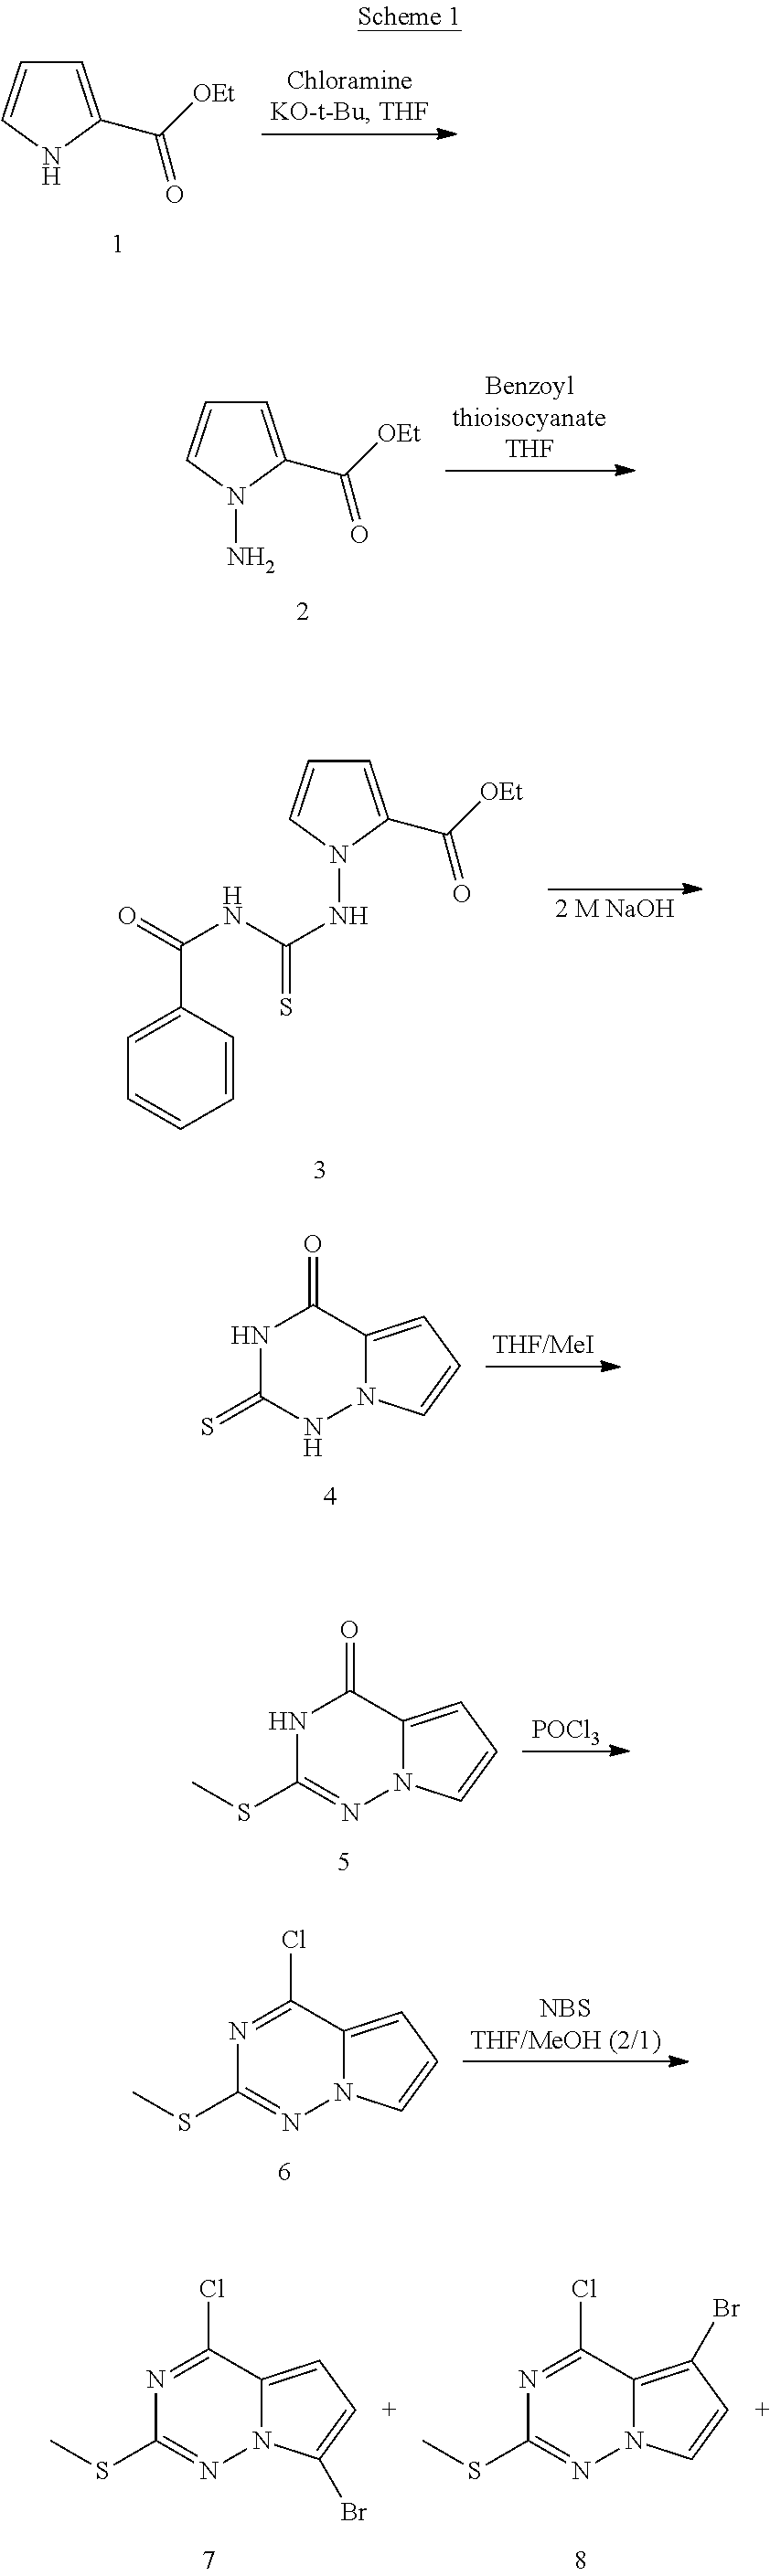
C1=C(C([OEt])=O)NC=C1.C1=C(C([OEt])=O)N(N)C=C1.C1=C(C([OEt])=O)N(NC(=S)NC(=O)C2=CC=CC=C2)C=C1.N1C(=S)NN2C(=CC=C2)C1=O.N1C(SC)=NN2C(=CC=C2)C1=O.[POCl3].N1=C(Cl)C2=CC=CN2N=C1SC.N1=C(Cl)C2=CC=C(Br)N2N=C1SC.N1=C(Cl)C2=C(Br)C=CN2N=C1SC
